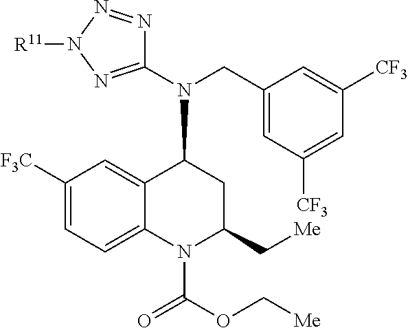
[F3C]C1=CC=C2C(=C1)C(N(CC1=CC([CF3])=CC([CF3])=C1)C1=NN([R11])N=N1)CC(C[Me])N2C(=O)OC[Me]
